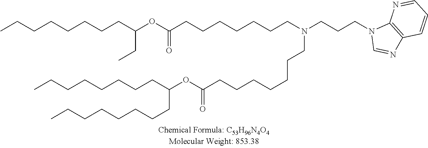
N1=CN(CCCN(CCCCCCCC(OC(CCCCCCCC)CCCCCCCC)=O)CCCCCCCC(OC(CC)CCCCCCCC)=O)C2=C1C=CC=N2
